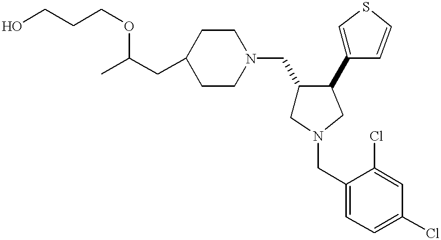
C1(CC(C)OCCCO)CCN(CC2CN(CC3=CC=C(Cl)C=C3Cl)CC2C2=CSC=C2)CC1
